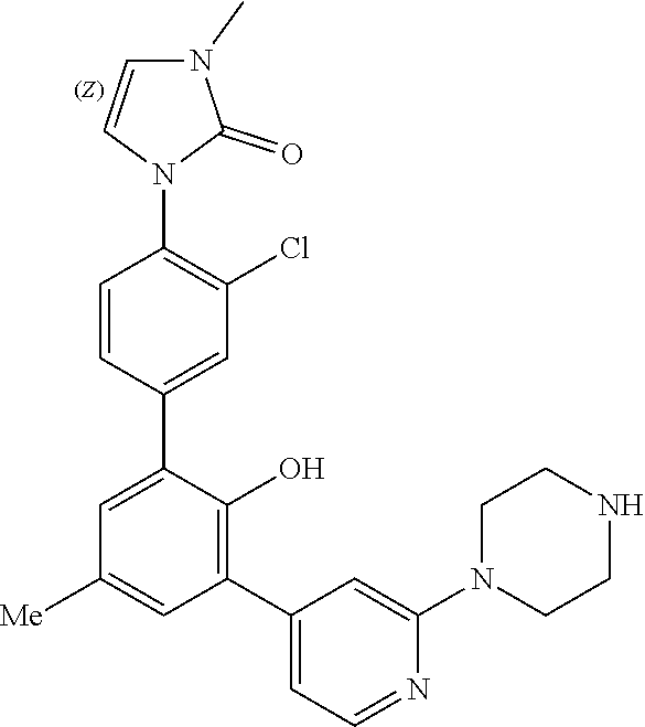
C1CN(C2=CC(C3=C(O)C(C4=CC(Cl)=C(N5C=CN(C)C5=O)C=C4)=CC([Me])=C3)=CC=N2)CCN1
